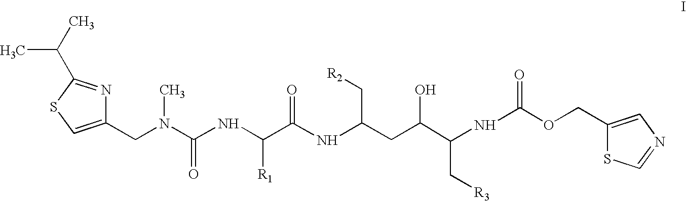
C1(CN(C(NC(C(=O)NC(C[R2])CC(C(NC(OCC2=CN=CS2)=O)C[R3])O)[R1])=O)C)=CSC(C(C)C)=N1
